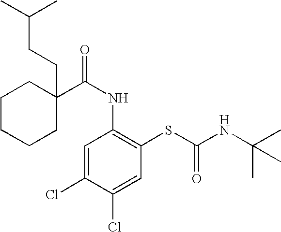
C1CCCC(CCC(C)C)(C(NC2=C(SC(=O)NC(C)(C)C)C=C(Cl)C(Cl)=C2)=O)C1
